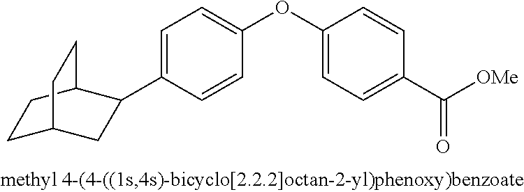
C1=C(C2CC3CCC2CC3)C=CC(OC2=CC=C(C([OMe])=O)C=C2)=C1
